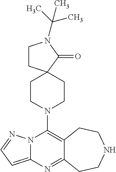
N12C(=CC=N1)N=C1C(=C2N2CCC3(CC2)CCN(C(C)(C)C)C3=O)CCNCC1
